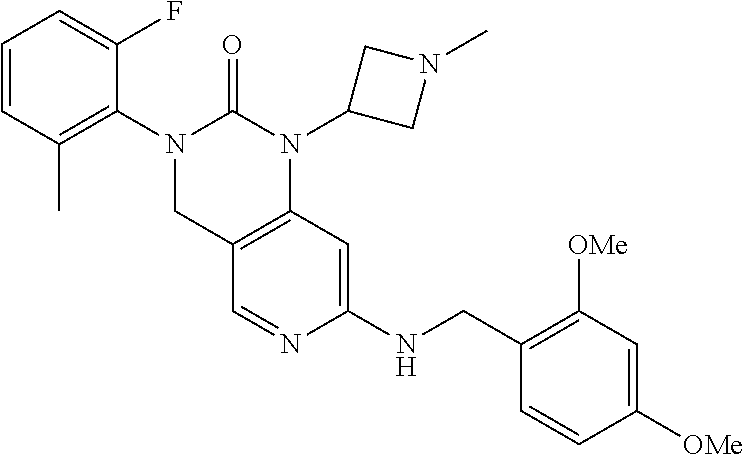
C1C2=C(N(C3CN(C)C3)C(=O)N1C1=C(C)C=CC=C1F)C=C(NCC1=C([OMe])C=C([OMe])C=C1)N=C2
